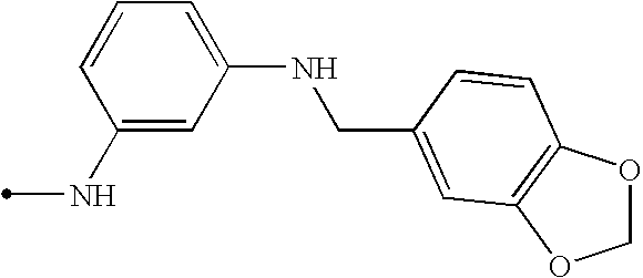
C1OC2=C(O1)C=C(CNC1=CC=CC(NC)=C1)C=C2
